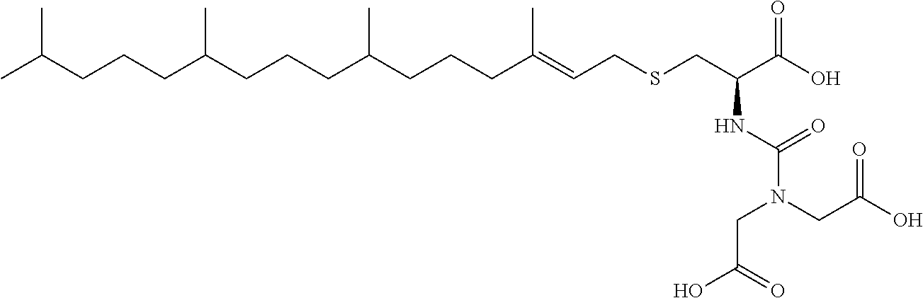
C(SCC=C(CCCC(CCCC(CCCC(C)C)C)C)C)C(C(O)=O)NC(N(CC(O)=O)CC(O)=O)=O
